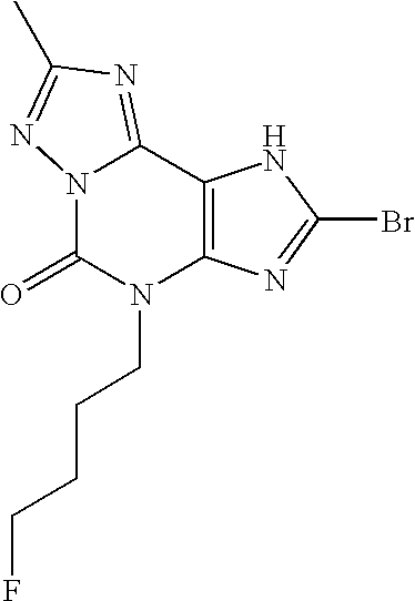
C12=C(C3=NC(C)=NN3C(=O)N1CCCCF)NC(Br)=N2
